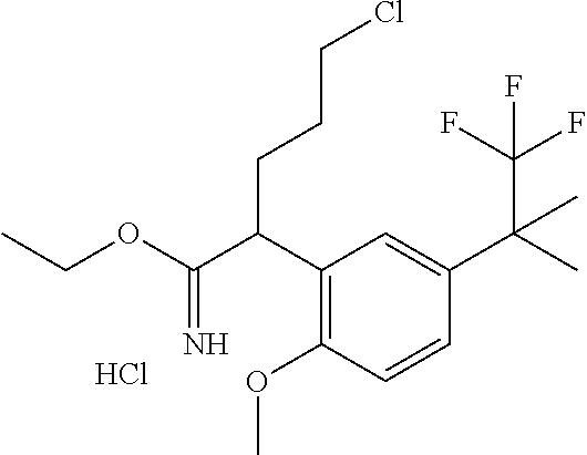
CCOC(C(C1=C(OC)C=CC(C(C)(C(F)(F)F)C)=C1)CCCCl)=N.Cl
